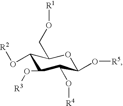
C1(O[R2])C(O[R3])C(O[R4])C(O[R5])OC1CO[R1]
